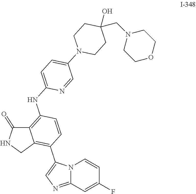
C12=C(NC3=CC=C(N4CCC(O)(CN5CCOCC5)CC4)C=N3)C=CC(C3=CN=C4N3C=CC(F)=C4)=C1CNC2=O
